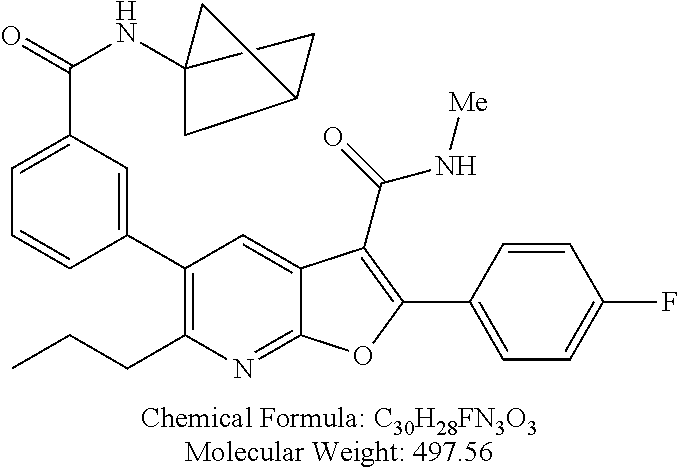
C12(NC(C3=CC=CC(C4=C(CCC)N=C5C(=C4)C(C(=O)N[Me])=C(C4=CC=C(F)C=C4)O5)=C3)=O)CC(C1)C2
